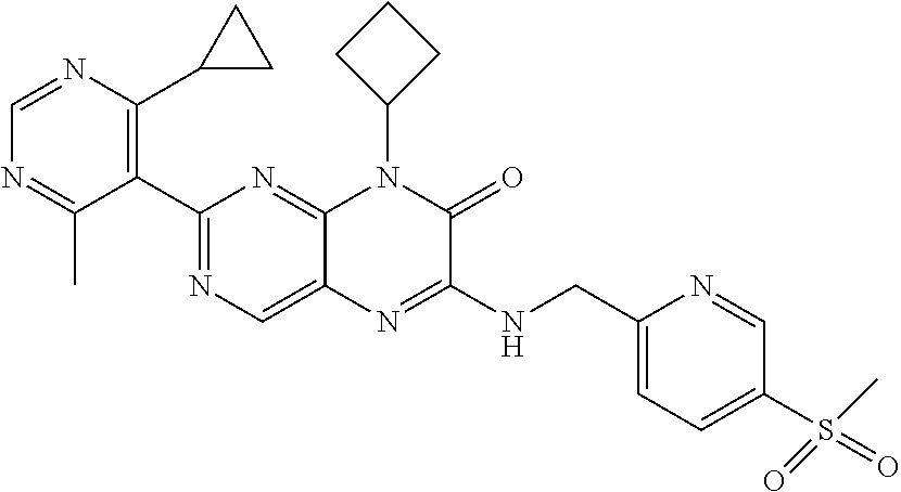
C1(C2=NC=C3C(=N2)N(C2CCC2)C(=O)C(NCC2=CC=C(S(=O)(C)=O)C=N2)=N3)=C(C2CC2)N=CN=C1C
